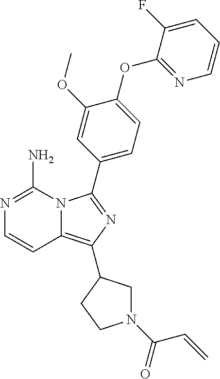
N12C(=C(C3CN(C(C=C)=O)CC3)N=C1C1=CC=C(OC3=NC=CC=C3F)C(OC)=C1)C=CN=C2N
